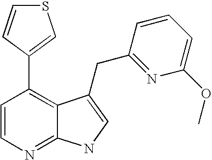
C1=CN=C2C(=C1C1=CSC=C1)C(CC1=NC(OC)=CC=C1)=CN2
